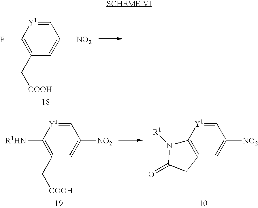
C1(C[COOH])=C(F)[Y1]=CC([NO2])=C1.C1(C[COOH])=C([R1HN])[Y1]=CC([NO2])=C1.C1=[Y1]C2=C(C=C1[NO2])CC(=O)N2[R1]
